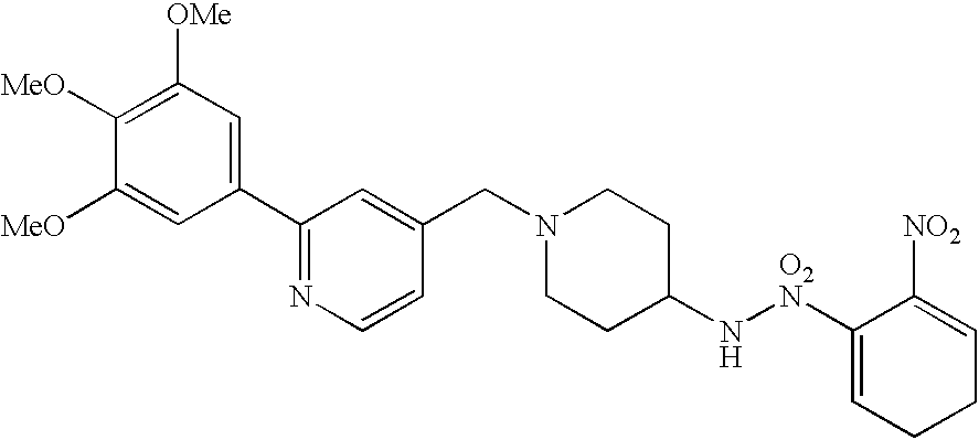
C1(C2=NC=CC(CN3CCC(N[O2N]C4=CCCC=C4[NO2])CC3)=C2)=CC([OMe])=C([MeO])C([MeO])=C1
